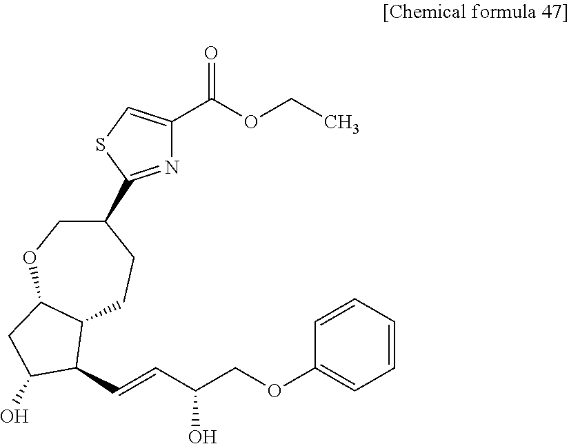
C1(C2=NC(C(=O)OCC)=CS2)COC2C(CC1)C(C=CC(COC1=CC=CC=C1)O)C(O)C2
